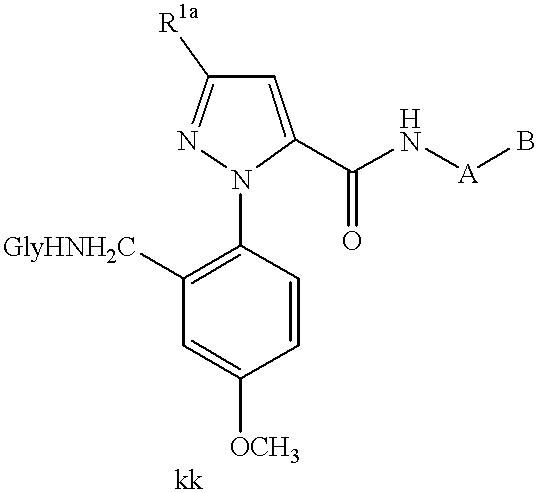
C1=CC(N2C(C(N[A]B)=O)=CC([R1a])=N2)=C([GlyHNH2C])C=C1[OCH3]
